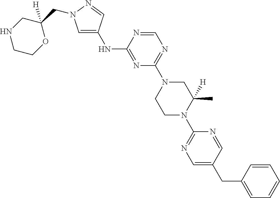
N(C1=NC(N2CCN(C3=NC=C(CC4=CC=CC=C4)C=N3)C(C)([H])C2)=NC=N1)C1=CN(CC2([H])CNCCO2)N=C1
